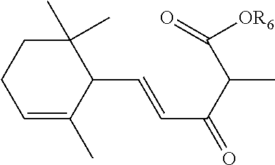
C1(C)(C)CCC=C(C)C1C=CC(C(C(=O)[OR6])C)=O
